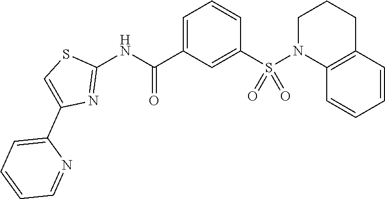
C1=C(C(=O)NC2=NC(C3=CC=CC=N3)=CS2)C=C(S(N2CCCC3=C2C=CC=C3)(=O)=O)C=C1
